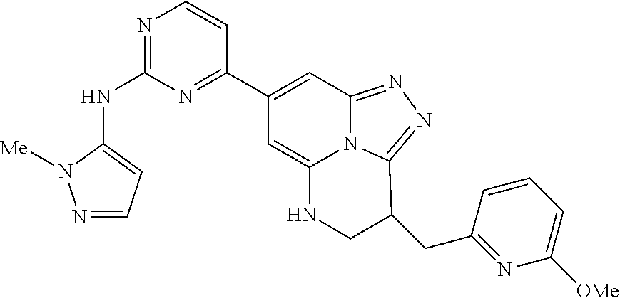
N1=CC=C(NC2=NC=CC(C3=CC4=NN=C5C(CC6=NC([OMe])=CC=C6)CNC(=C3)N45)=N2)N1[Me]
